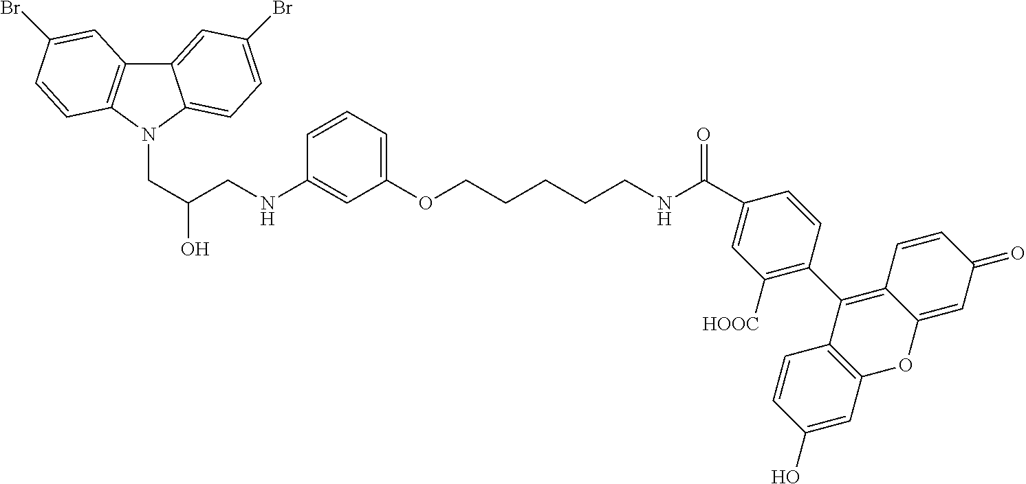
C12=CC(Br)=CC=C1N(CC(O)CNC1=CC(OCCCCCNC(=O)C3=CC([HOOC])=C(C4=C5C(=CC(=O)C=C5)OC5=C4C=CC(O)=C5)C=C3)=CC=C1)C1=C2C=C(Br)C=C1
